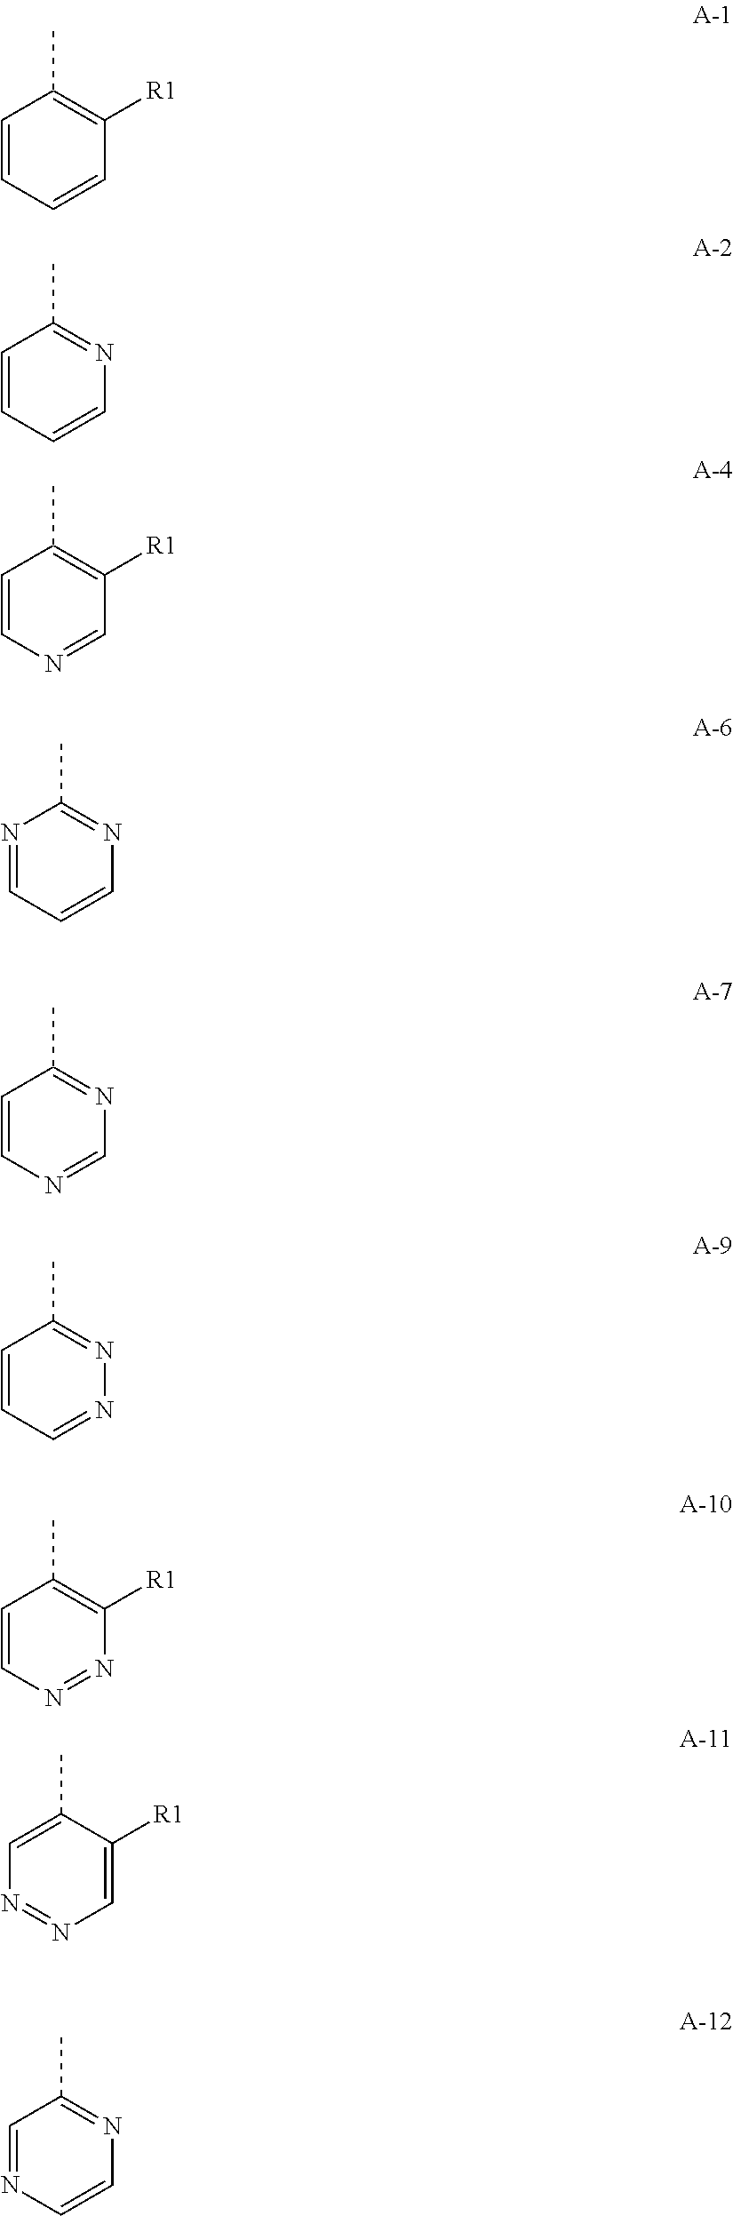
C1=CC=CC([R1])=C1C.C1=CC=CN=C1C.C1=CN=CC([R1])=C1C.N1=CC=CN=C1C.C1=CN=CN=C1C.C1=CC=NN=C1C.C1=CN=NC([R1])=C1C.C1=C(C)C([R1])=CN=N1.C1=NC=CN=C1C
